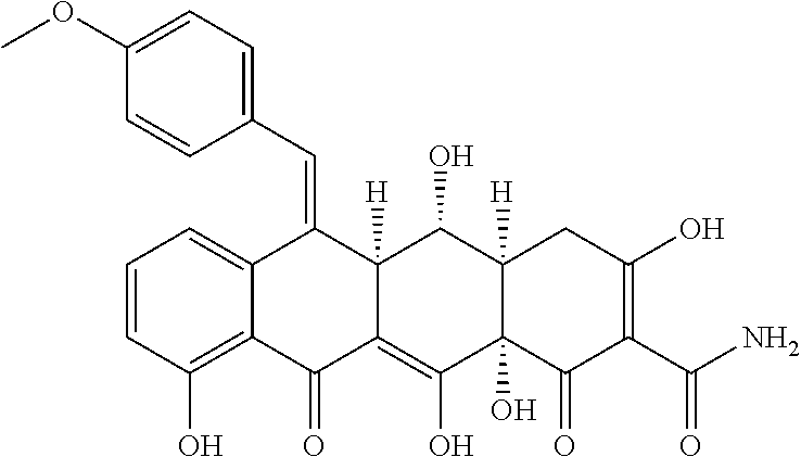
C1=CC(O)=C2C(=C1)C(=CC1=CC=C(OC)C=C1)C1([H])C(=C(O)C3(O)C([H])(C1O)CC(O)=C(C(N)=O)C3=O)C2=O
